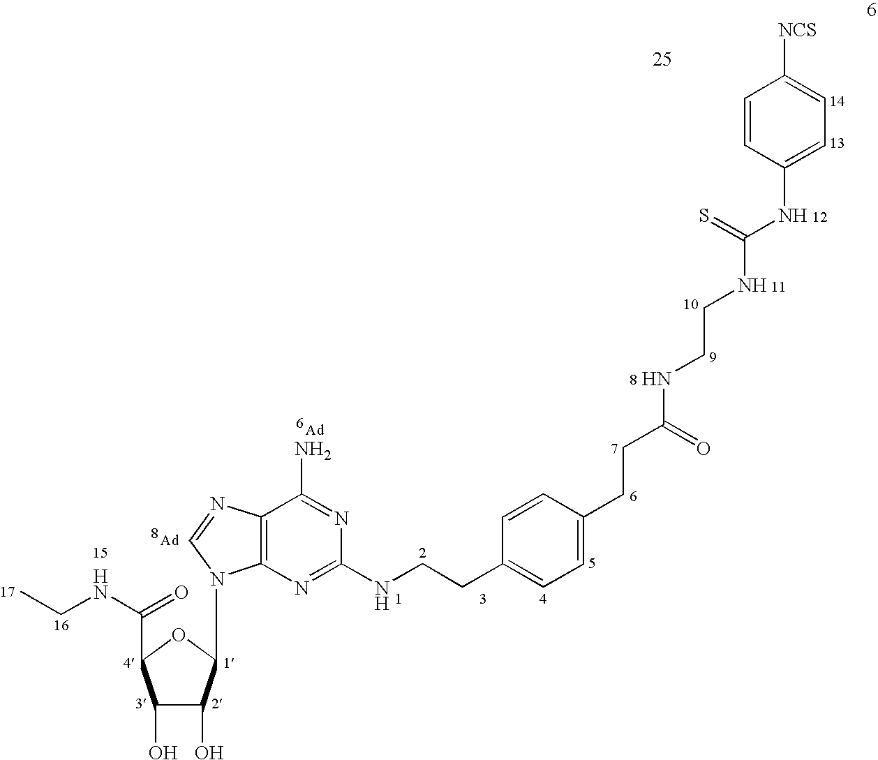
CCNC(=O)C1C(O)C(O)C(N2C3=C(N=C2)C(N)=NC(NCCC2=CC=C(CCC(NCCNC(NC4=CC=C([NCS])C=C4)=S)=O)C=C2)=N3)O1
